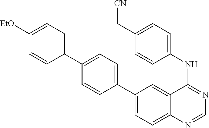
C1(NC2=NC=NC3=CC=C(C4=CC=C(C5=CC=C([EtO])C=C5)C=C4)C=C32)=CC=C(C[CN])C=C1
